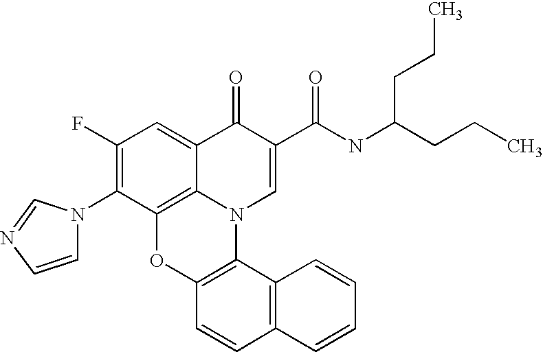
C1(F)=C(N2C=CN=C2)C2=C3C(=C1)C(=O)C(C(NC(CCC)CCC)=O)=CN3C1=C(O2)C=CC2=C1C=CC=C2
